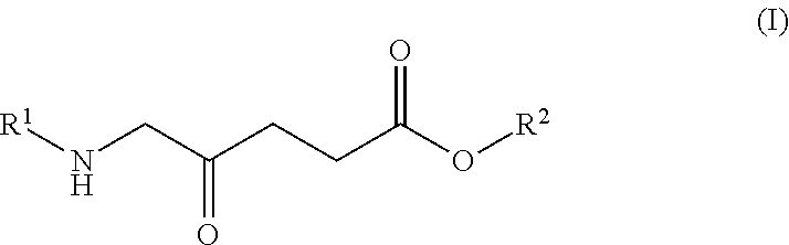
N(CC(CCC(O[R2])=O)=O)[R1]
